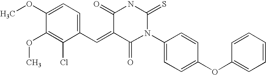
C1=C(OC)C(OC)=C(Cl)C(C=C2C(=O)N(C3=CC=C(OC4=CC=CC=C4)C=C3)C(=S)NC2=O)=C1
